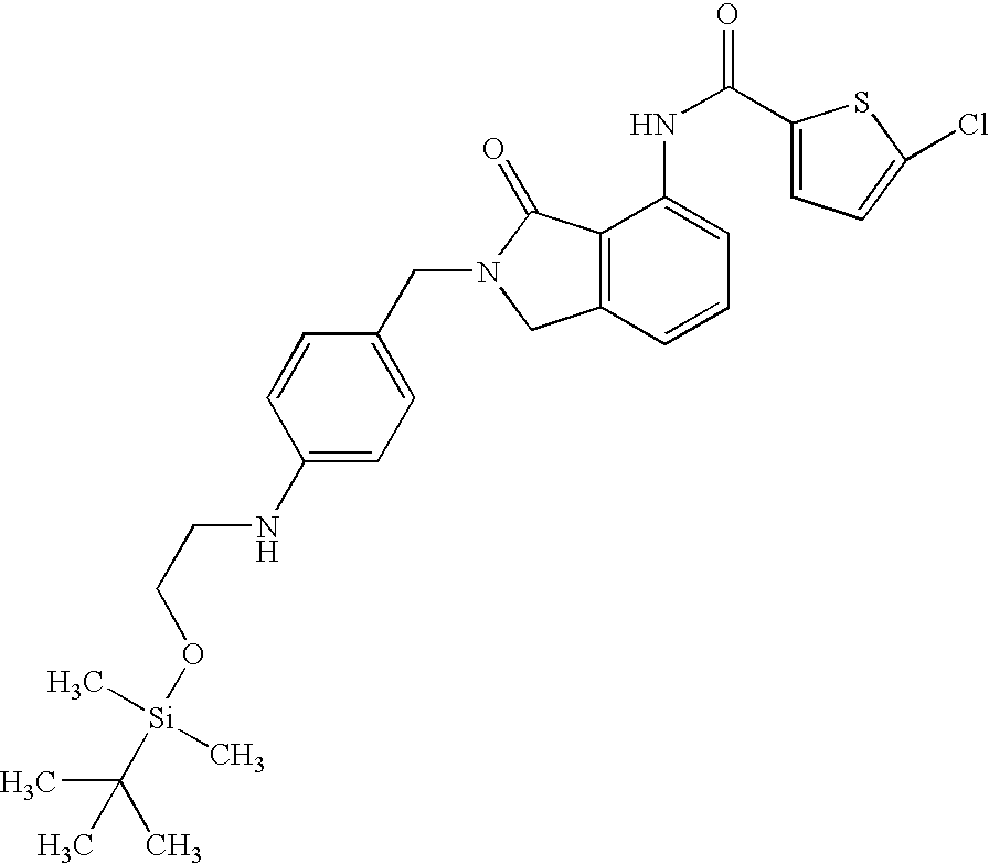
C1(NCCO[Si](C(C)(C)C)(C)C)=CC=C(CN2CC3=C(C2=O)C(NC(=O)C2=CC=C(Cl)S2)=CC=C3)C=C1
